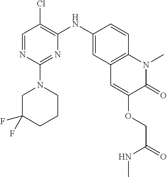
C1=NC(N2CCCC(F)(F)C2)=NC(NC2=CC3=C(C=C2)N(C)C(=O)C(OCC(NC)=O)=C3)=C1Cl
